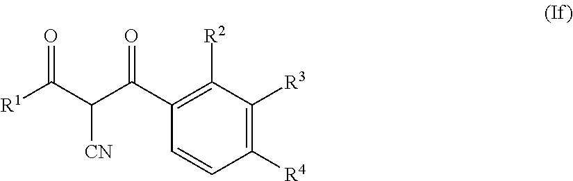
C1([R4])=C([R3])C([R2])=C(C(=O)C(C([R1])=O)[CN])C=C1
